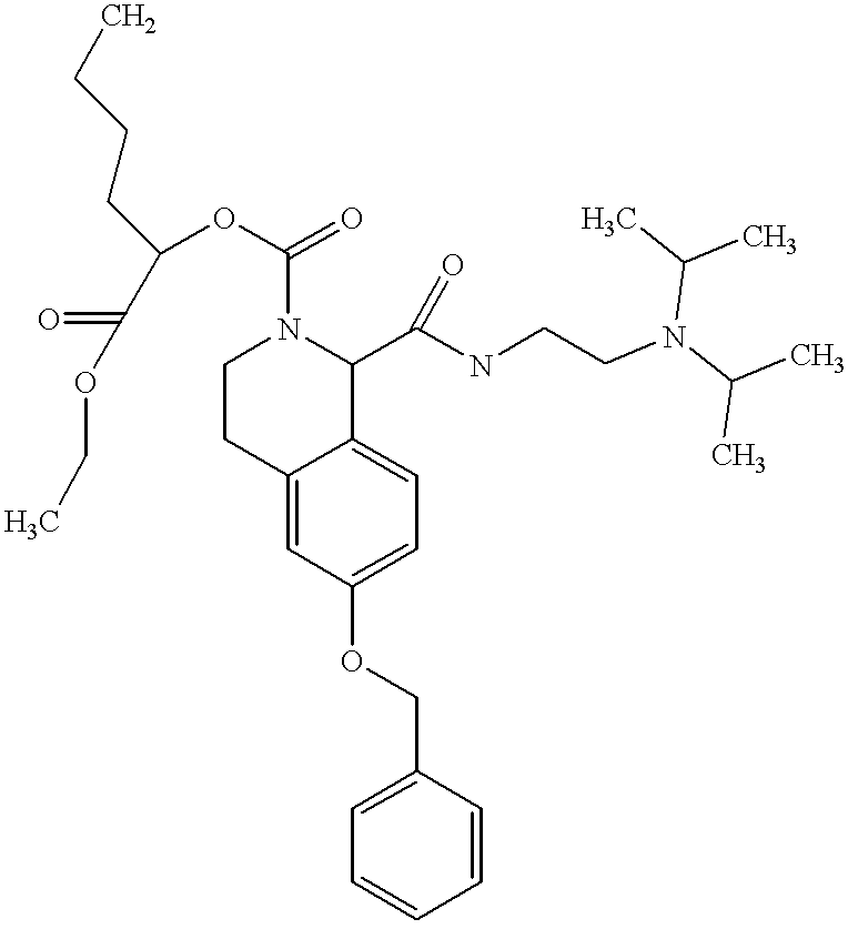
O(C1=CC=C2C(=C1)CCN(C(=O)OC(CCCC)C(=O)OCC)C2C(NCCN(C(C)C)C(C)C)=O)CC1=CC=CC=C1
